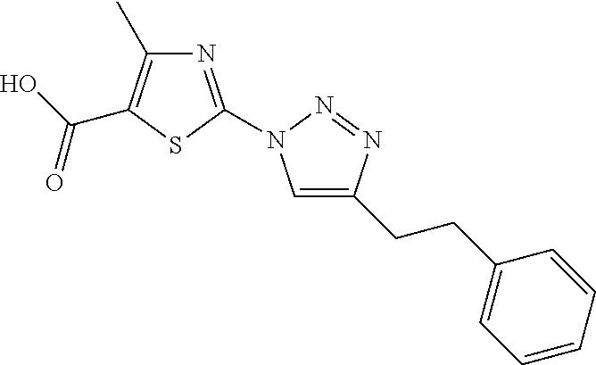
N1=C(N2C=C(CCC3=CC=CC=C3)N=N2)SC(C(O)=O)=C1C
